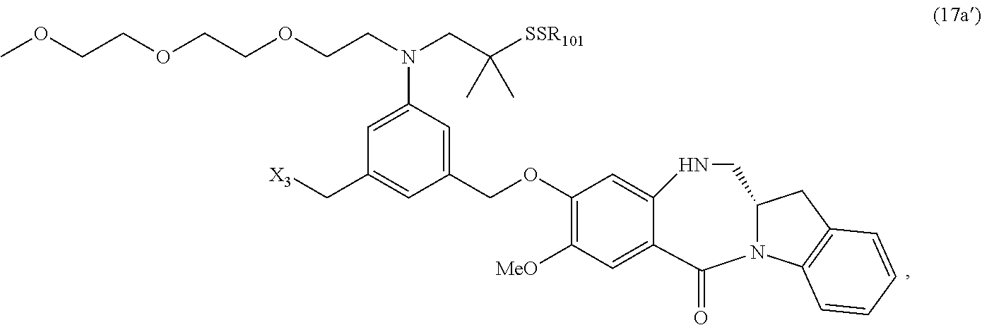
C(C1=CC(COC2=C([MeO])C=C3C(=C2)NCC2N(C3=O)C3=C(C2)C=CC=C3)=CC(N(CCOCCOCCOC)CC([SSR101])(C)C)=C1)[X3]
